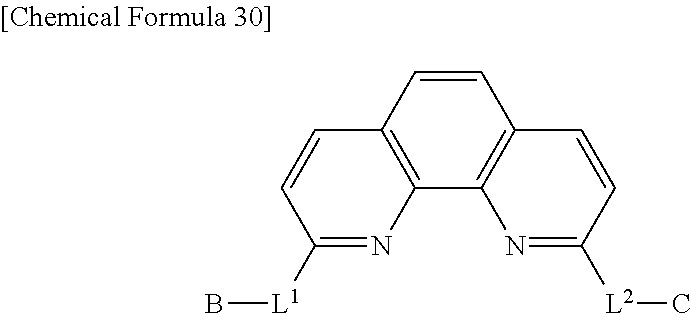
C1=CC2=C(C3=C1C=CC([L2]C)=N3)N=C([L1]B)C=C2
